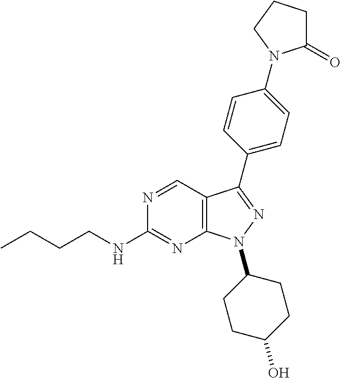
N1=CC2=C(N=C1NCCCC)N(C1CCC(O)CC1)N=C2C1=CC=C(N2C(=O)CCC2)C=C1
